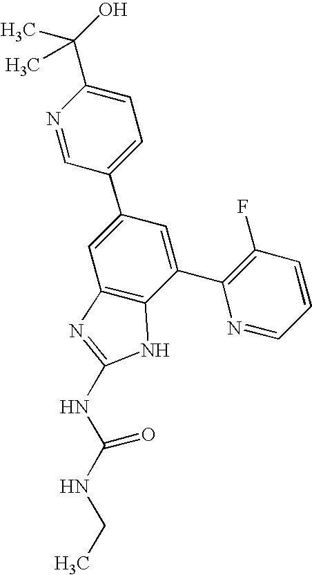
N1=CC(C2=CC3=C(C(C4=C(F)C=CC=N4)=C2)NC(NC(NCC)=O)=N3)=CC=C1C(O)(C)C
